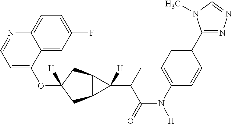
O(C1([H])CC2C(C1)C2(C(C(N([H])C1=CC=C(C2=NN=CN2C)C=C1)=O)C)[H])C1=CC=NC2=CC=C(F)C=C12
